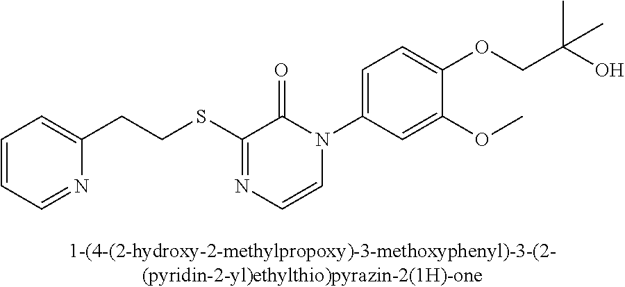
C1=CC=NC(CCSC2=NC=CN(C3=CC=C(OCC(O)(C)C)C(OC)=C3)C2=O)=C1
